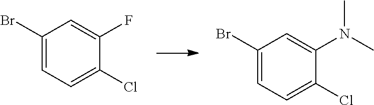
C1(Br)=CC=C(Cl)C(F)=C1.C1(Br)=CC=C(Cl)C(N(C)C)=C1
